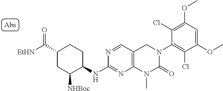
C1(NC2C([NHBoc])CC(C([EtHN])=O)CC2)=NC2=C(C=N1)CN(C1=C(Cl)C(OC)=CC(OC)=C1Cl)C(=O)N2C
